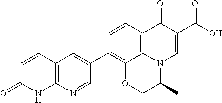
C12=C(N=CC(C3=C4C5=C(C=C3)C(=O)C(C(O)=O)=CN5C(C)CO4)=C1)NC(=O)C=C2
